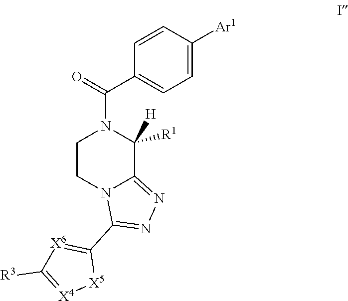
C1=CC([Ar1])=CC=C1C(N1CCN2C(=NN=C2C2=[X6]C([R3])=[X4][X5]2)C1([R1])[H])=O
